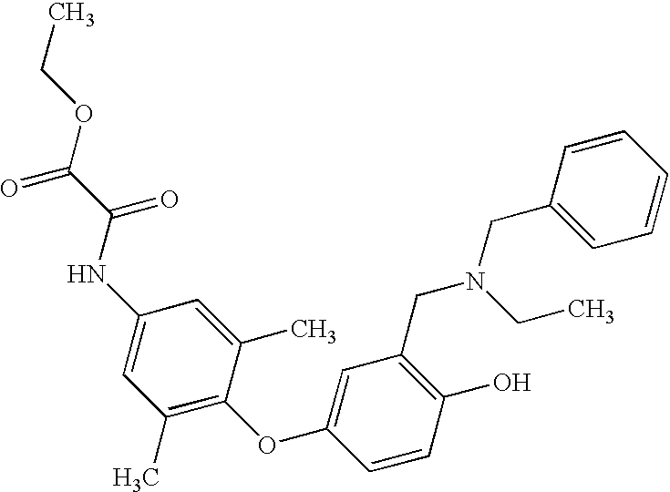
C1(O)=C(CN(CC2=CC=CC=C2)CC)C=C(OC2=C(C)C=C(NC(C(OCC)=O)=O)C=C2C)C=C1
